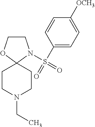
C1CN(S(=O)(C2=CC=C([OCH3])C=C2)=O)C2(O1)CCN(CC)CC2
